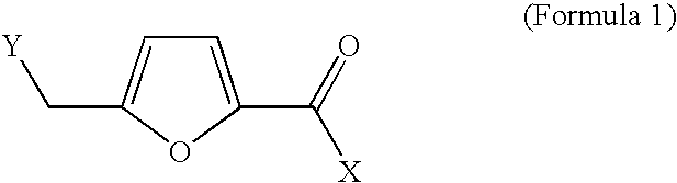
C1=C(C(=O)[X])OC(C[Y])=C1
